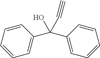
C1(C(C2=CC=CC=C2)(O)C#C)=CC=CC=C1
